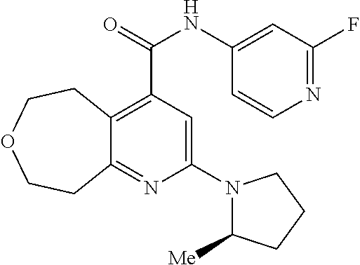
C12=C(C(NC3=CC(F)=NC=C3)=O)C=C(N3C([Me])CCC3)N=C1CCOCC2
